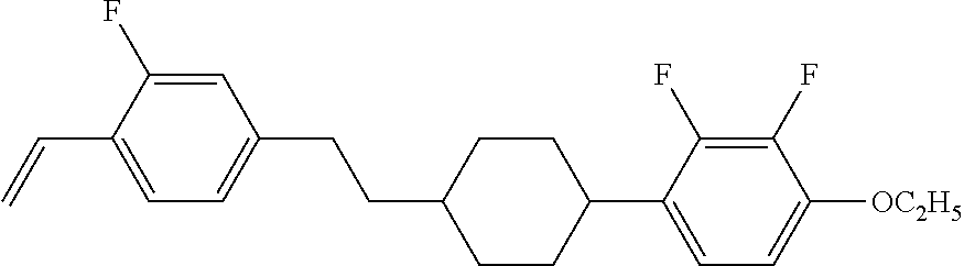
C1=C(F)C(C=C)=CC=C1CCC1CCC(C2=CC=C([OC2H5])C(F)=C2F)CC1
